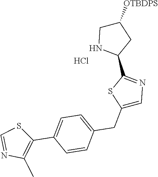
C1([OTBDPS])CNC(C2=NC=C(CC3=CC=C(C4=C(C)N=CS4)C=C3)S2)C1.Cl
